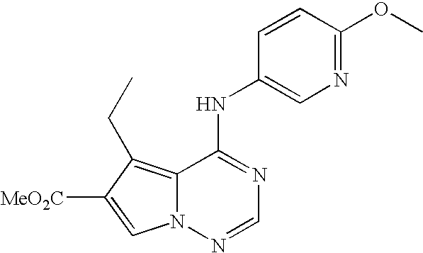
C12=C(CC)C([MeO2C])=CN1N=CN=C2NC1=CN=C(OC)C=C1
